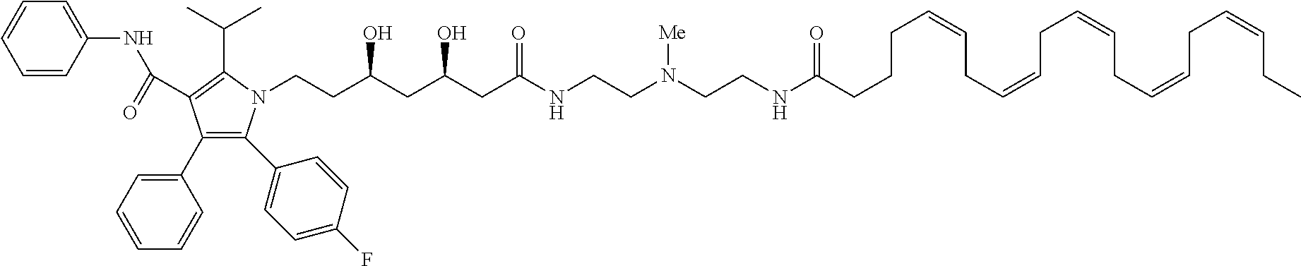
C1=CC(NC(=O)C2=C(C(C)C)N(CCC(CC(CC(NCCN(CCNC(CCCC=CCC=CCC=CCC=CCC=CCC)=O)[Me])=O)O)O)C(C3=CC=C(F)C=C3)=C2C2=CC=CC=C2)=CC=C1
